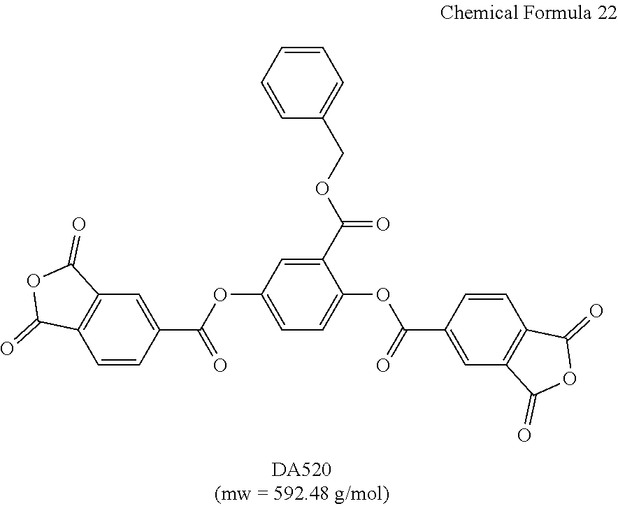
C1(C(OCC2=CC=CC=C2)=O)=CC(OC(C2=CC3=C(C=C2)C(=O)OC3=O)=O)=CC=C1OC(C1=CC2=C(C=C1)C(=O)OC2=O)=O
